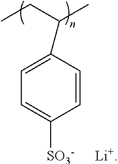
C1=CC(C(CC)C)=CC=C1[SO3-]
